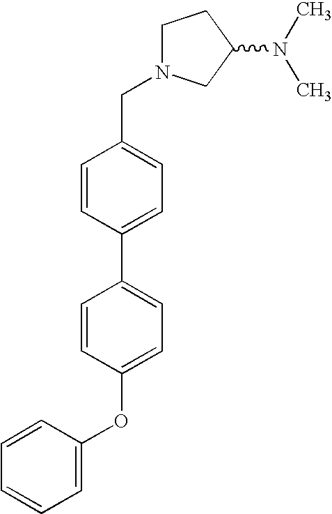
C1N(CC2=CC=C(C3=CC=C(OC4=CC=CC=C4)C=C3)C=C2)CC(N(C)C)C1
